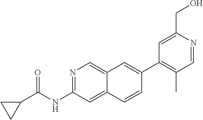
N1=C(NC(C2CC2)=O)C=C2C(=C1)C=C(C1=C(C)C=NC(CO)=C1)C=C2
